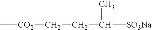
C[CO2]CCC(C)[SO3Na]
